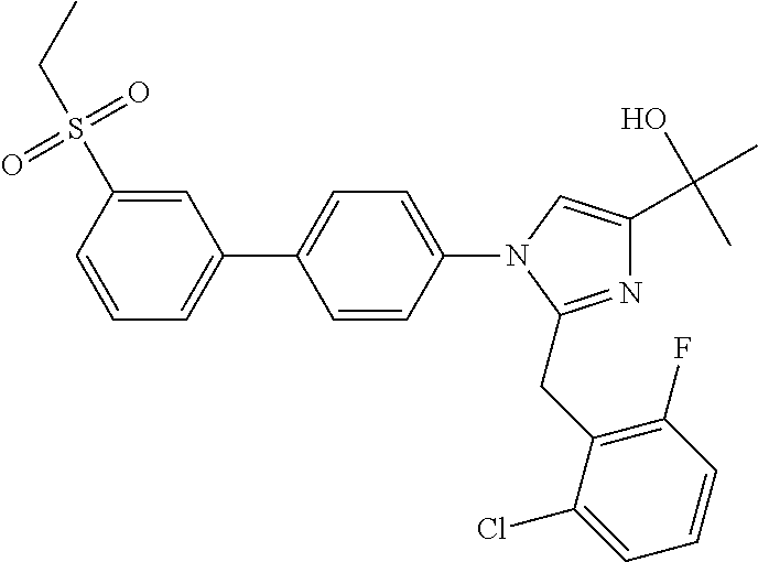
C1(C2=CC=CC(S(CC)(=O)=O)=C2)=CC=C(N2C(CC3=C(F)C=CC=C3Cl)=NC(C(O)(C)C)=C2)C=C1
